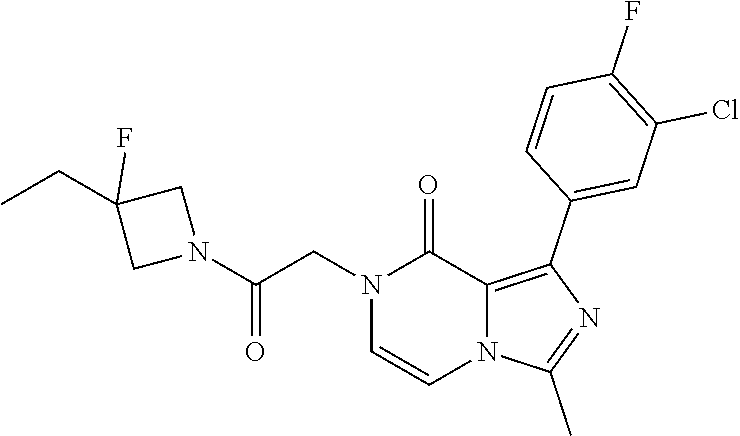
N1(CC(N2CC(CC)(F)C2)=O)C=CN2C(=C(C3=CC(Cl)=C(F)C=C3)N=C2C)C1=O
